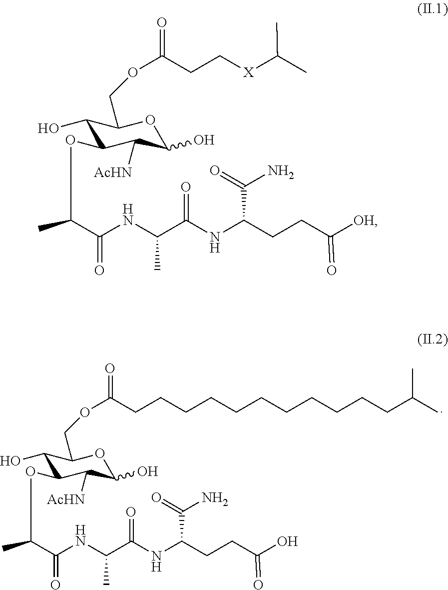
C1(O)C(OC(C(NC(C(NC(CCC(O)=O)C(=O)N)=O)C)=O)C)C([AcHN])C(O)OC1COC(CCCCCCCCCCCC(C)C)=O.C1(O)C(OC(C(NC(C(NC(CCC([OH])=O)C(=O)N)=O)C)=O)C)C([AcHN])C(O)OC1COC(CC[X]C(C)C)=O
